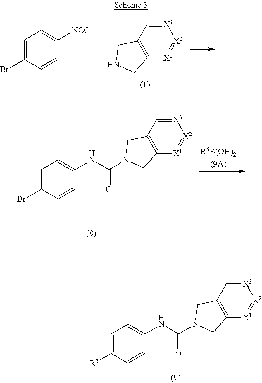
[X3]1=CC2=C([X1]=[X2]1)CNC2.C1=C(Br)C=CC([NCO])=C1.[X3]1=CC2=C([X1]=[X2]1)CN(C(NC1=CC=C([R5])C=C1)=O)C2.[X3]1=CC2=C([X1]=[X2]1)CN(C(NC1=CC=C(Br)C=C1)=O)C2
